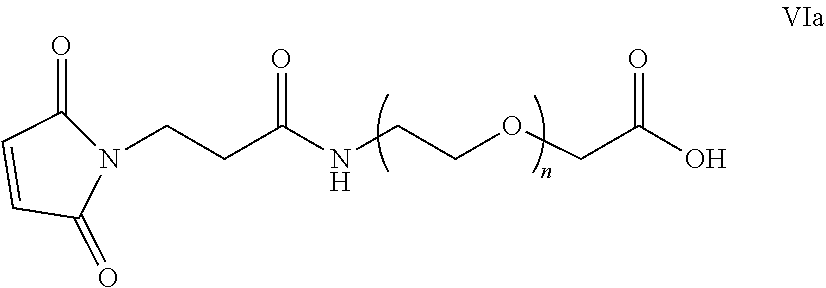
OC(COCCNC(CCN1C(=O)C=CC1=O)=O)=O
